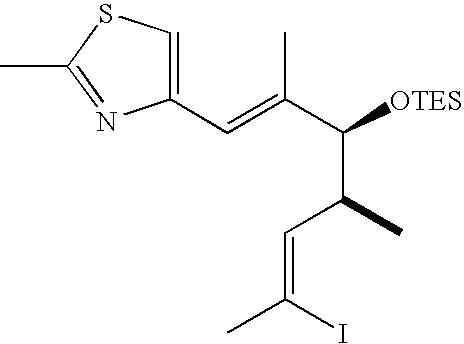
C1(C=C(C([OTES])C(C=C(C)I)C)C)=CSC(C)=N1
